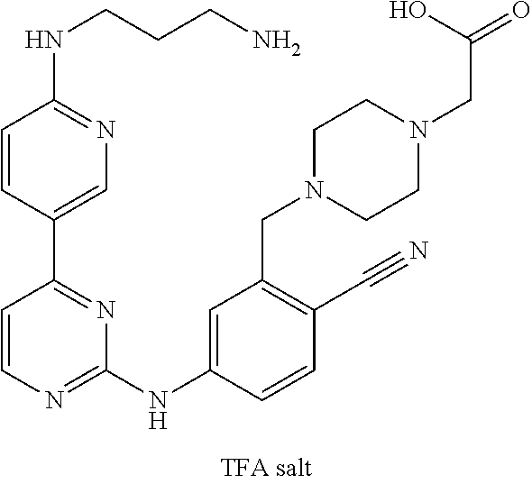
C1=C(C2=NC(NC3=CC(CN4CCN(CC(=O)O)CC4)=C(C#N)C=C3)=NC=C2)C=CC(NCCCN)=N1
